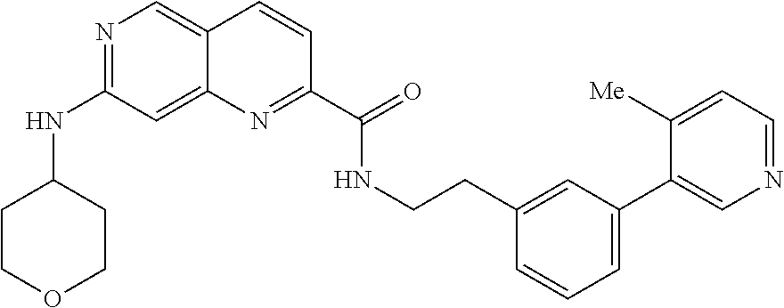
N1=C(NC2CCOCC2)C=C2C(=C1)C=CC(C(=O)NCCC1=CC(C3=CN=CC=C3[Me])=CC=C1)=N2
